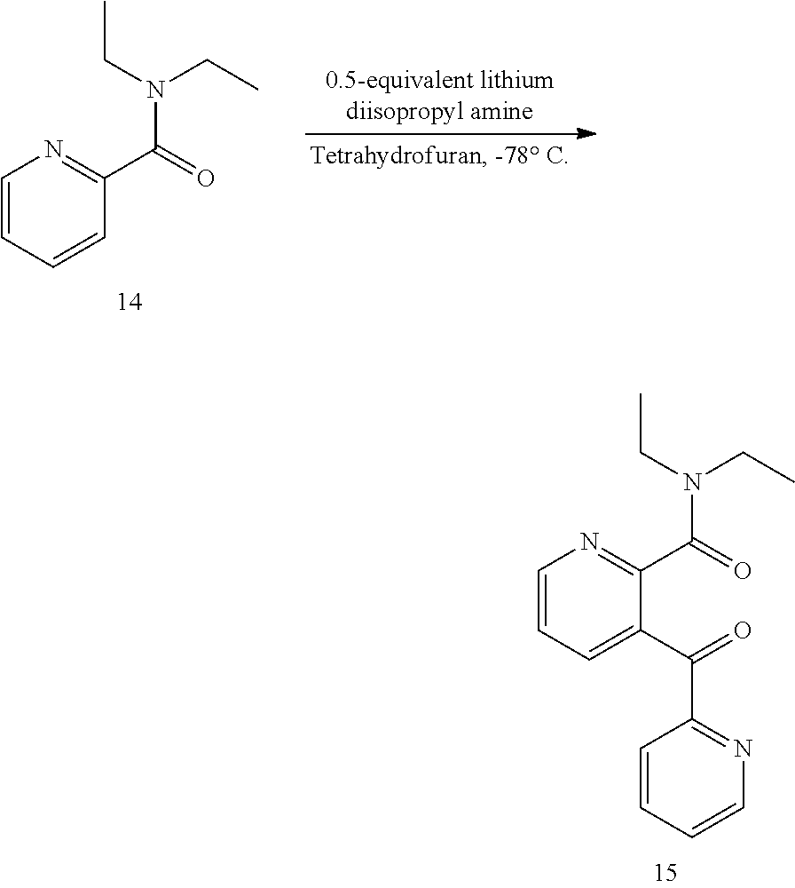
C1=CC=C(C(=O)C2=NC=CC=C2)C(C(=O)N(CC)CC)=N1.C1=CC=CC(C(=O)N(CC)CC)=N1
